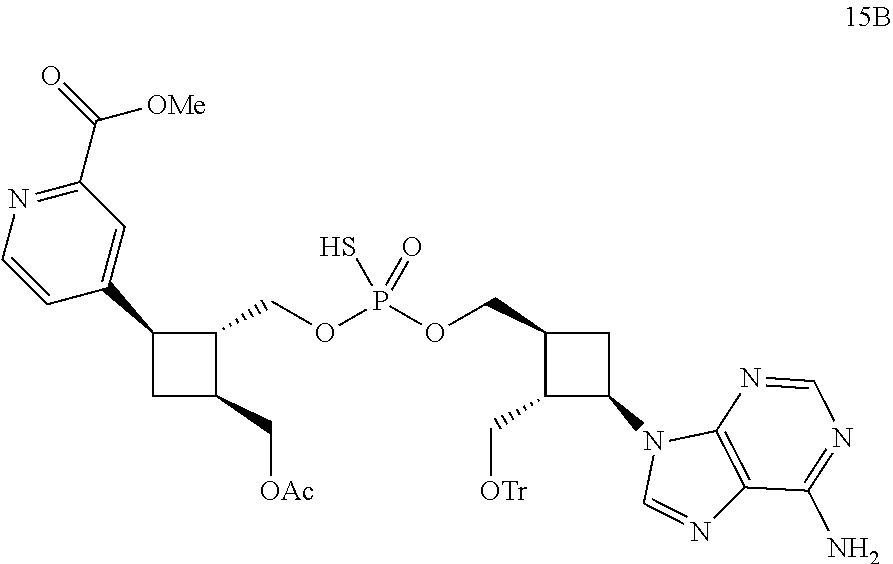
C1(COP(OCC2C(C[OTr])C(N3C=NC4=C3N=CN=C4N)C2)(S)=O)C(C2=CC(C(=O)[OMe])=NC=C2)CC1C[OAc]
